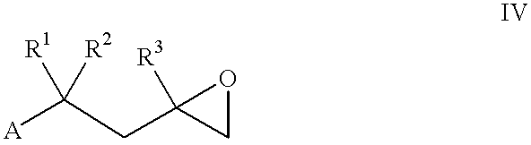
[A]C(CC1([R3])CO1)([R1])[R2]
